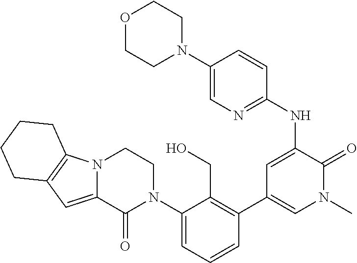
C12=CC3=C(N1CCN(C1=CC=CC(C4=CN(C)C(=O)C(NC5=NC=C(N6CCOCC6)C=C5)=C4)=C1CO)C2=O)CCCC3
